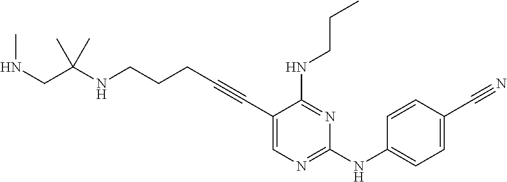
C(CC#CC1=CN=C(NC2=CC=C(C#N)C=C2)N=C1NCCC)CNC(CNC)(C)C
